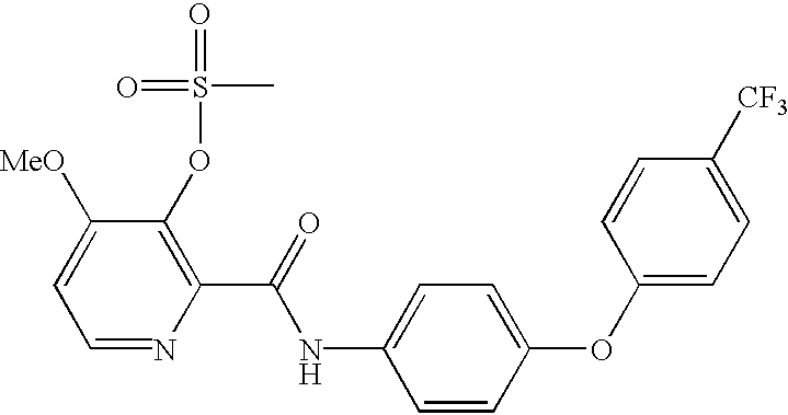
C1([MeO])=CC=NC(C(=O)NC2=CC=C(OC3=CC=C([CF3])C=C3)C=C2)=C1OS(=O)(C)=O
